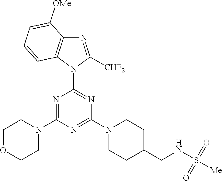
N1=C([CHF2])N(C2=NC(N3CCC(CNS([Me])(=O)=O)CC3)=NC(N3CCOCC3)=N2)C2=C1C([OMe])=CC=C2
